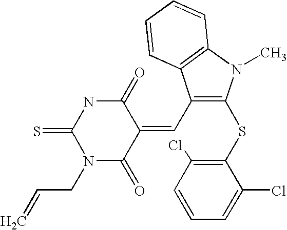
C1(C=C2C(=O)NC(=S)N(CC=C)C2=O)=C(SC2=C(Cl)C=CC=C2Cl)N(C)C2=C1C=CC=C2
